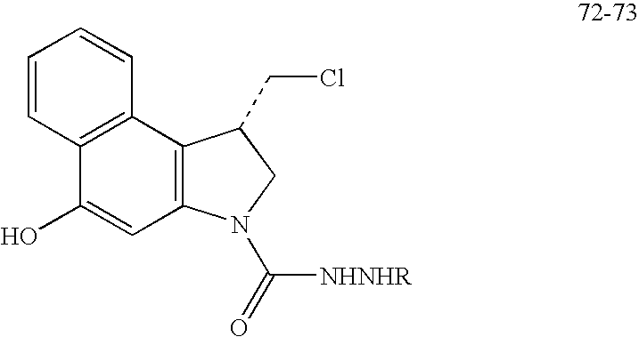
C1=CC2=C(C=C1)C1=C(C=C2O)N(C(=O)[NHNHR])CC1CCl
